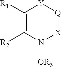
C1([R1])=C([R2])N([OR3])[X][Q][Y]1
